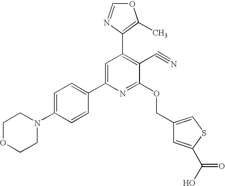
C1OCCN(C2=CC=C(C3=CC(C4=C(C)OC=N4)=C(C#N)C(OCC4=CSC(C(O)=O)=C4)=N3)C=C2)C1
